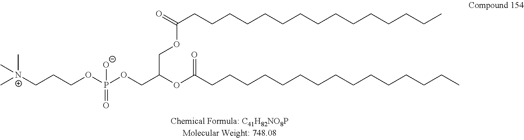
O(P(OCC(OC(CCCCCCCCCCCCCCC)=O)COC(=O)CCCCCCCCCCCCCCC)(=O)[O-])CCC[N+](C)(C)C
